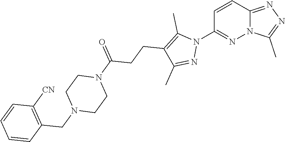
C1=CC2=NN=C(C)N2N=C1N1C(C)=C(CCC(N2CCN(CC3=C([CN])C=CC=C3)CC2)=O)C(C)=N1
